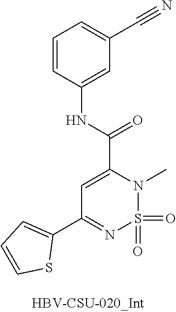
C1=C(C(=O)NC2=CC(C#N)=CC=C2)N(C)S(=O)(=O)N=C1C1=CC=CS1
